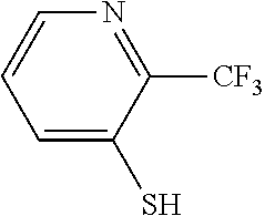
C1=C(S)C([CF3])=NC=C1
